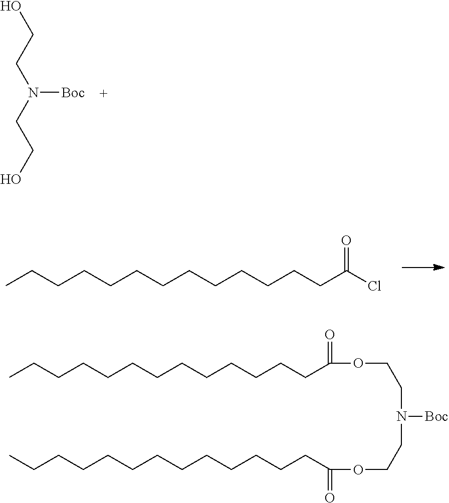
CCCCCCCCCCCCCC(=O)OCCN([Boc])CCOC(CCCCCCCCCCCCC)=O.OCCN(CCO)[Boc].CCCCCCCCCCCCCC(=O)Cl
